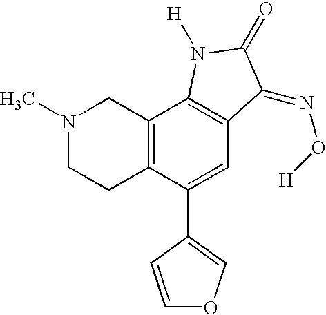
N1(C)CCC2=C(C1)C1=C(C=C2C2=COC=C2)C(=NO[H])C(=O)N1[H]
